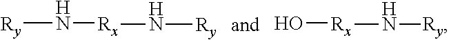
[Ry]N[Rx]N[Ry].O[Rx]N[Ry]
